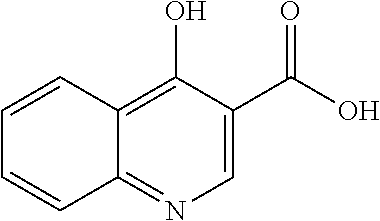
C1=C(C(O)=O)C(O)=C2C(=N1)C=CC=C2
